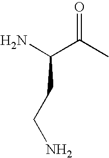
C(N)(C(C)=O)CCN
